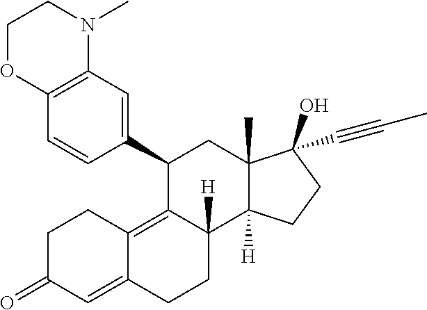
C12=C(C=C(C3C4=C5C(=CC(=O)CC5)CCC4([H])C4([H])C(C)(C3)C(O)(C#CC)CC4)C=C1)N(C)CCO2
